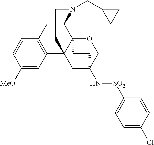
C1([MeO])=CC2=C(C=C1)CC1C34C2(CC(N[SO2]C2=CC=C(Cl)C=C2)(CO3)CC4)CCN1CC1CC1
